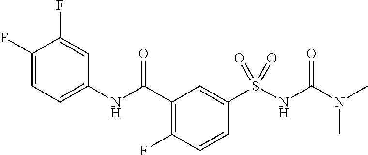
C1(NC(C2=C(F)C=CC(S(NC(=O)N(C)C)(=O)=O)=C2)=O)=CC=C(F)C(F)=C1
